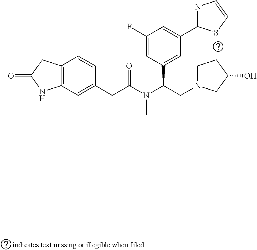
C12=C(C=C(CC(=O)N(C)C(C3=CC(C4=NC=CS4)=CC(F)=C3)CN3CCC(O)C3)C=C1)NC(=O)C2
